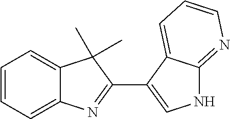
C1=CC=C2C(=C1)C(C)(C)C(C1=CNC3=NC=CC=C13)=N2
